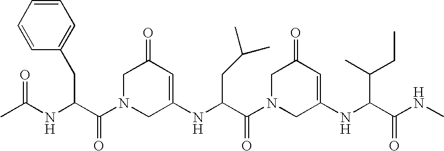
C1N(C(C(NC(C)=O)CC2=CC=CC=C2)=O)CC(NC(C(N2CC(NC(C(NC)=O)C(CC)C)=CC(=O)C2)=O)CC(C)C)=CC1=O
